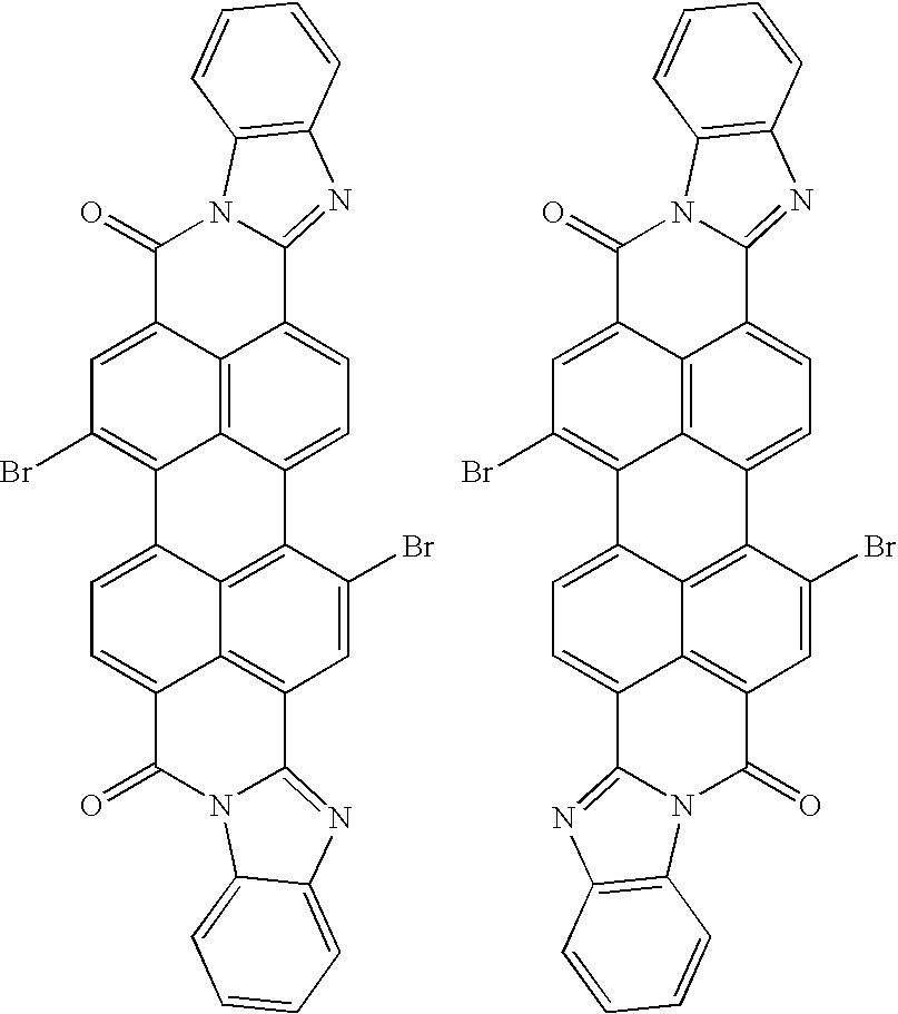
C1=C2C3=C4C(=C1Br)C1=CC=C5C6=C(C=C(Br)C(=C16)C4=CC=C3C1=NC3=C(N1C2=O)C=CC=C3)C1=NC2=CC=CC=C2N1C5=O.C1=C2C3=C4C(=C1Br)C1=CC=C5C6=C(C=C(Br)C(=C16)C4=CC=C3C1=NC3=C(N1C2=O)C=CC=C3)C(=O)N1C5=NC2=C1C=CC=C2
